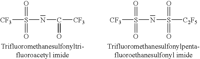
S([CF3])(NS([C2F5])(=O)=O)(=O)=O.S([CF3])(NC([CF3])=O)(=O)=O
